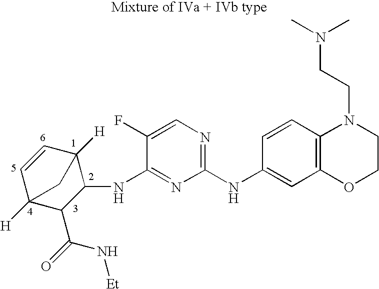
C1=CC2([H])C(NC3=NC(NC4=CC5=C(C=C4)N(CCN(C)C)CCO5)=NC=C3F)C(C(=O)N[Et])C1([H])C2
